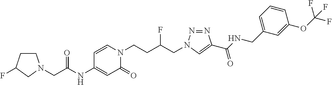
C(C(NC1=CC(=O)N(CCC(CN2N=NC(C(NCC3=CC=CC(OC(F)(F)F)=C3)=O)=C2)F)C=C1)=O)N1CCC(F)C1
